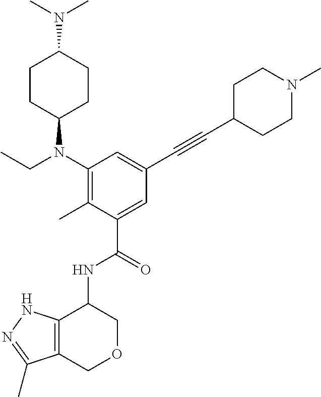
C1(NC(C2=CC(C#CC3CCN(C)CC3)=CC(N(C3CCC(N(C)C)CC3)CC)=C2C)=O)C2=C(COC1)C(C)=NN2
